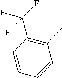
C1(C(F)(F)F)=C(C)C=CC=C1
